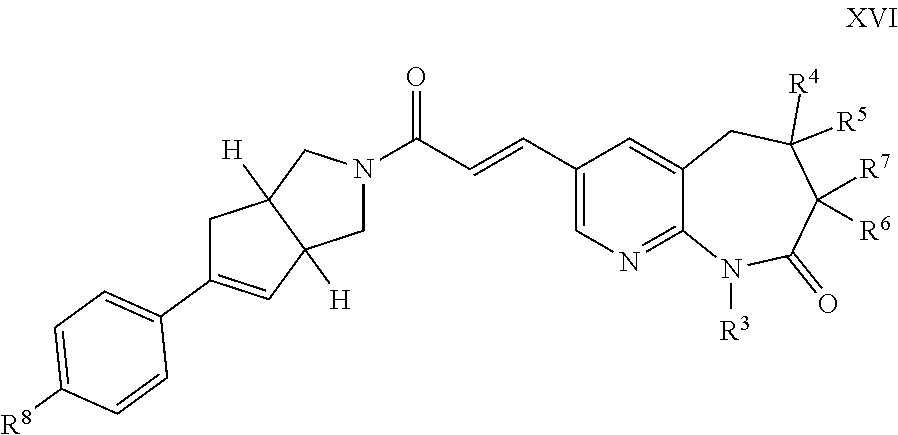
C1=C([R8])C=CC(C2=CC3([H])C([H])(C2)CN(C(C=CC2=CN=C4C(=C2)CC([R5])([R4])C([R6])([R7])C(=O)N4[R3])=O)C3)=C1
